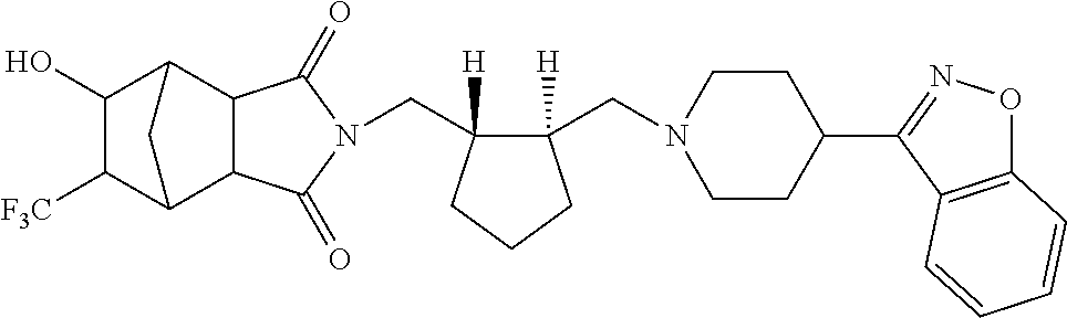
C(C1([H])C(CN2CCC(C3=NOC4=C3C=CC=C4)CC2)([H])CCC1)N1C(=O)C2C3C([F3C])C(O)C(C2C1=O)C3
